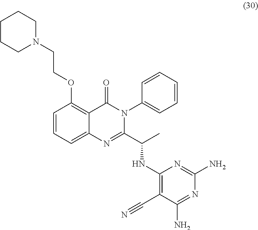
C(OC1=C2C(=CC=C1)N=C(C(C)NC1=C(C#N)C(N)=NC(N)=N1)N(C1=CC=CC=C1)C2=O)CN1CCCCC1
